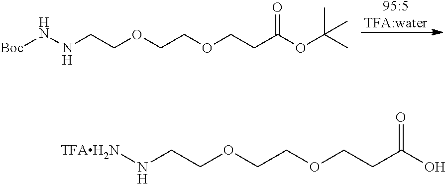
[95:5TFA:water].N(CCOCCOCCC(OC(C)(C)C)=O)N[Boc].N(CCOCCOCCC(O)=O)[TFAH2N]
